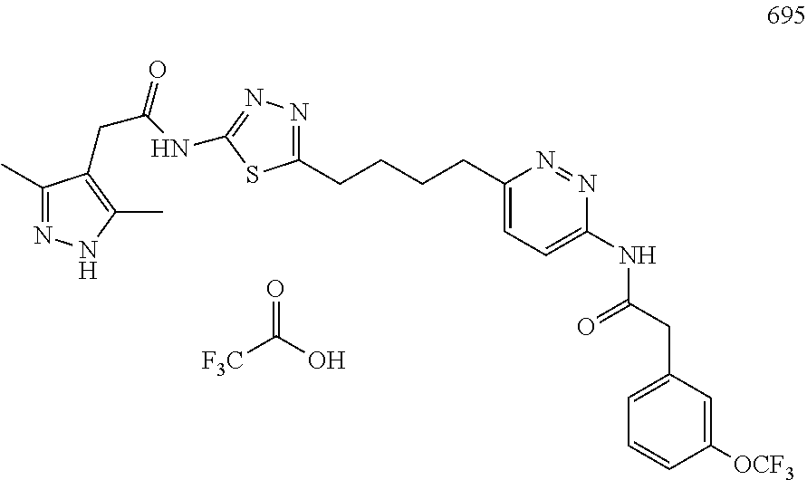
C(CCCC1=CC=C(NC(CC2=CC=CC([OCF3])=C2)=O)N=N1)C1=NN=C(NC(CC2=C(C)NN=C2C)=O)S1.[F3C]C(O)=O
